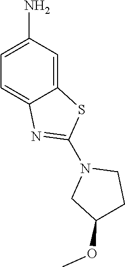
C12=CC(N)=CC=C1N=C(N1CC(OC)CC1)S2
